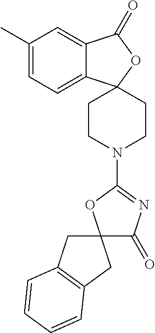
C1(C)=CC=C2C(=C1)C(=O)OC21CCN(C2=NC(=O)C3(O2)CC2=C(C3)C=CC=C2)CC1
